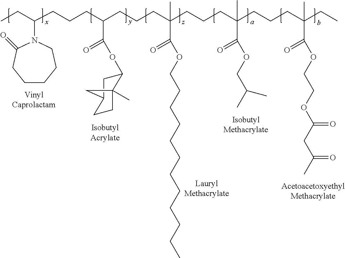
C(CC(CCCC(CCCC(CCCC(CC)(C(=O)OCCOC(CC(C)=O)=O)C)(C(=O)OCC(C)C)C)(C(OCCCCCCCCCCCC)=O)C)C(OC1CC2CCC1(C)C2)=O)CC(CC)N1C(=O)CCCCC1
